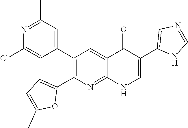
N1=C(C)C=C(C2=C(C3=CC=C(C)O3)N=C3C(=C2)C(=O)C(C2=CN=CN2)=CN3)C=C1Cl
